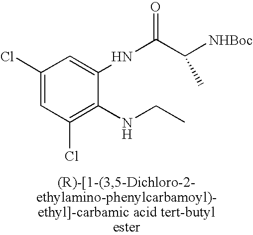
C1(Cl)=CC(Cl)=C(NCC)C(NC(C([NHBoc])C)=O)=C1
